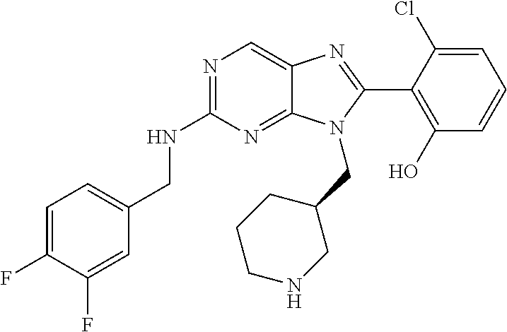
C1=C(F)C(F)=CC(CNC2=NC=C3C(=N2)N(CC2CCCNC2)C(C2=C(O)C=CC=C2Cl)=N3)=C1
